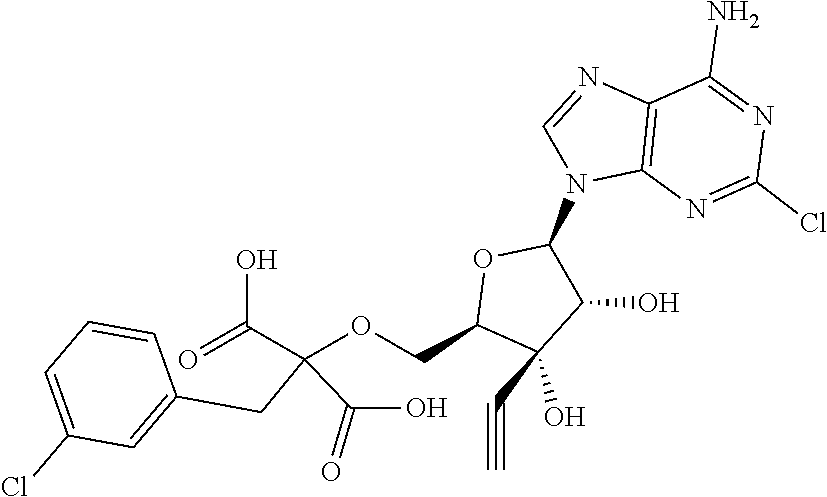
C1(Cl)=NC2=C(N=CN2C2OC(COC(C(=O)O)(C(O)=O)CC3=CC(Cl)=CC=C3)C(C#C)(O)C2O)C(N)=N1
